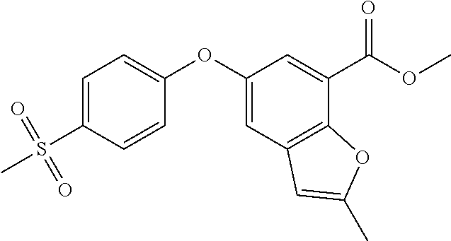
C1(OC2=CC=C(S(C)(=O)=O)C=C2)=CC2=C(C(C(OC)=O)=C1)OC(C)=C2
